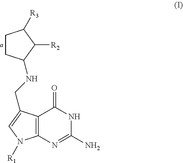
N1C(=O)C2=C(N=C1N)N([R1])C=C2CNC1CCC([R3])C1[R2]
